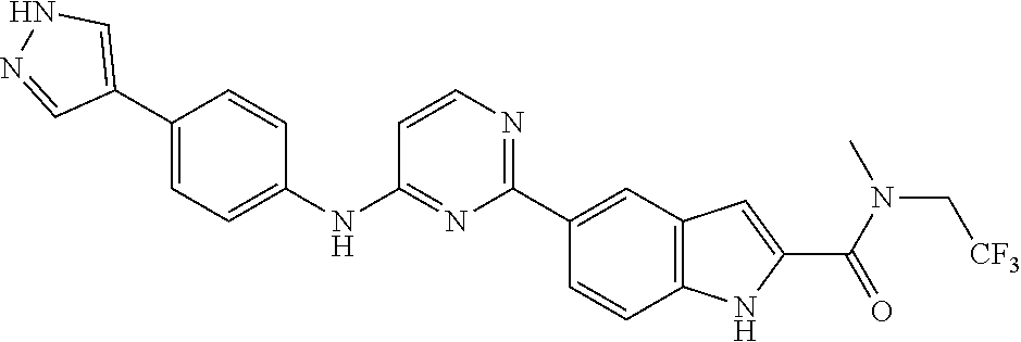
N1=C(NC2=CC=C(C3=CNN=C3)C=C2)C=CN=C1C1=CC2=C(C=C1)NC(C(N(C[CF3])C)=O)=C2
